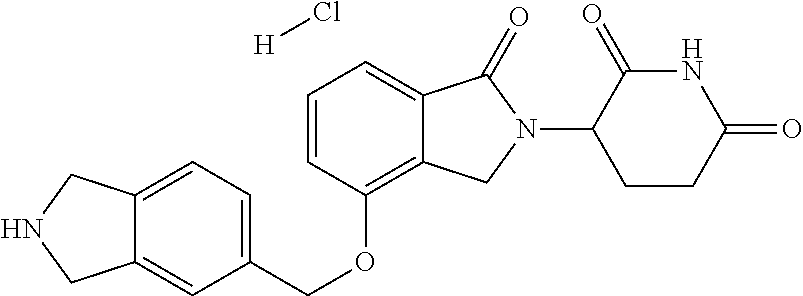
C(OC1=C2C(=CC=C1)C(=O)N(C1C(=O)NC(=O)CC1)C2)C1=CC=C2C(=C1)CNC2.Cl[H]
